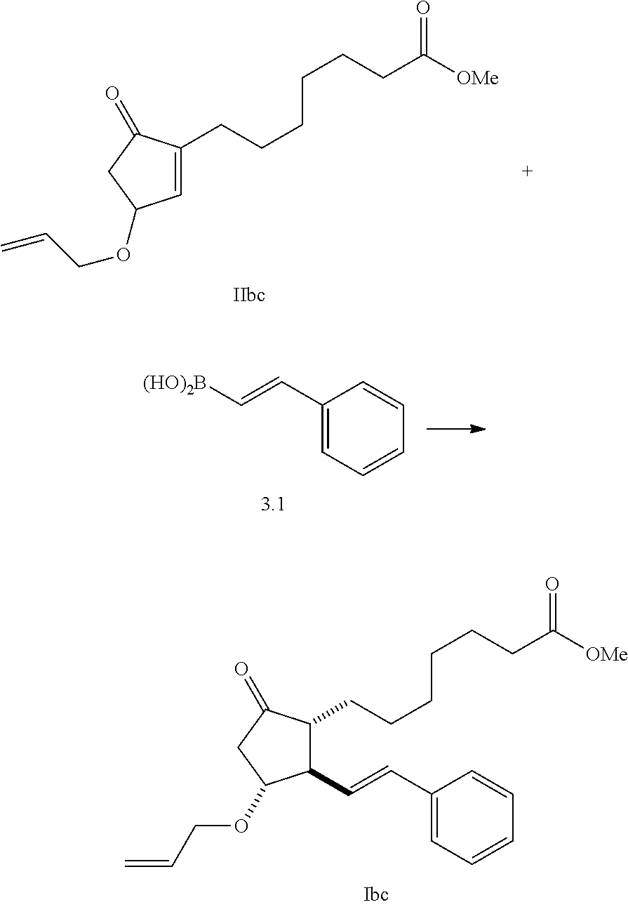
C1(C=C[(HO)2B])=CC=CC=C1.C1=C(CCCCCCC([OMe])=O)C(=O)CC1OCC=C.C1(C=CC2=CC=CC=C2)C(CCCCCCC([OMe])=O)C(=O)CC1OCC=C
